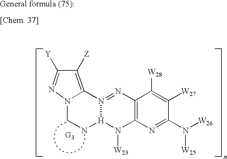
C1([Z])=C2N(N=C1[Y])CN[H]1N2=NC2=C(N1[W23])N=C(N([W25])[W26])C([W27])=C2[W28]
